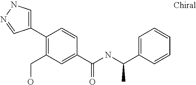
C1(C2=C(CO)C=C(C(=O)NC(C3=CC=CC=C3)C)C=C2)=CNN=C1
